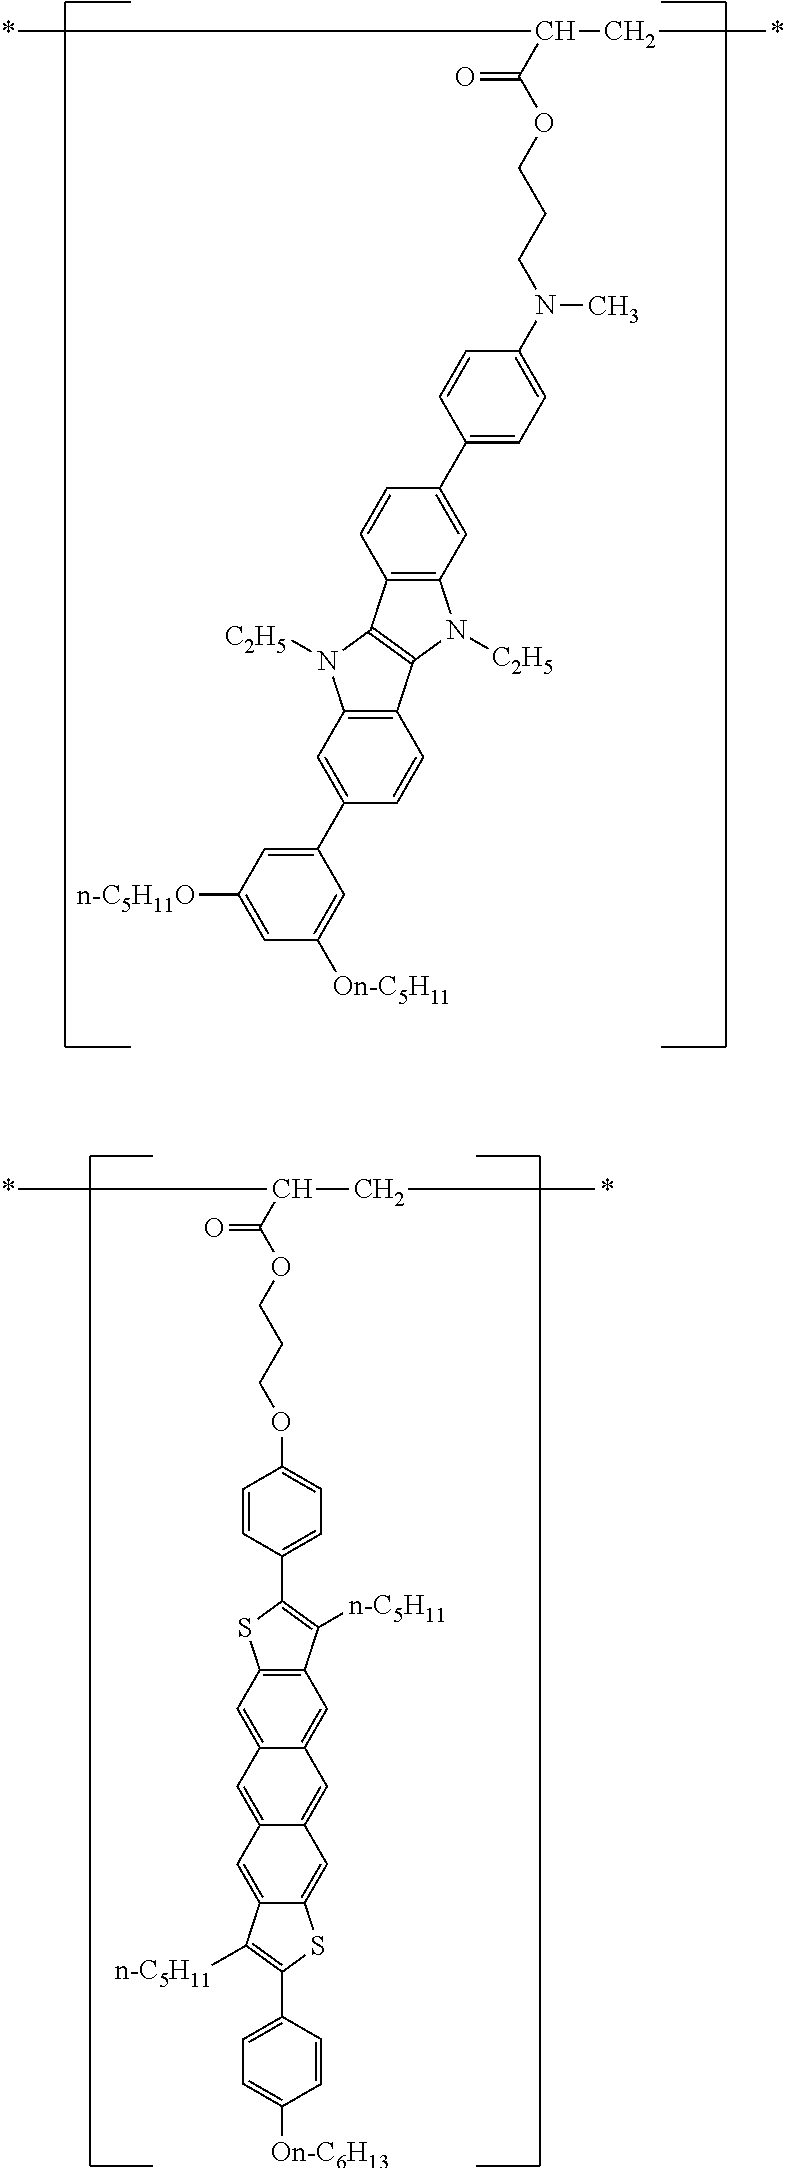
[n-C5H11O]C1=CC([On-C5H11])=CC(C2=CC3=C(C=C2)C2=C(N3[C2H5])C3=C(N2[C2H5])C=C(C2=CC=C(N(CCCOC(C(C*)*)=O)C)C=C2)C=C3)=C1.C1=C(C2=C([n-C5H11])C3=CC4=CC5=CC6=C(C=C5C=C4C=C3S2)C([n-C5H11])=C(C2=CC=C(OCCCOC(=O)C(C*)*)C=C2)S6)C=CC([On-C6H13])=C1
